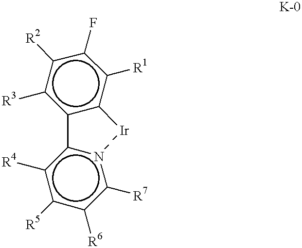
c1([R2])c([R3])c2c(c([R1])c1F)[Ir]n1c-2c([R4])c([R5])c([R6])c1[R7]
